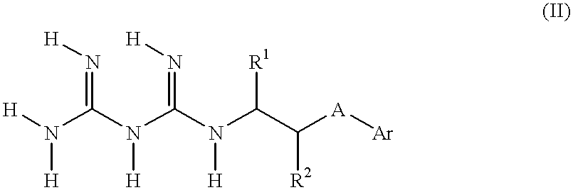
[H]N(C(N(C(N(C(C([A][Ar])[R2])[R1])[H])=N[H])[H])=N[H])[H]
